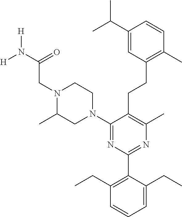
C1(C(C)C)=CC(CCC2=C(C)N=C(C3=C(CC)C=CC=C3CC)N=C2N2CCN(CC(N([H])[H])=O)C(C)C2)=C(C)C=C1
